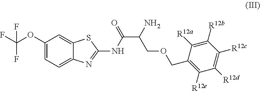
FC(OC1=CC=C2C(=C1)SC(NC(=O)C(N)COCC1=C([R12e])C([R12d])=C([R12c])C([R12b])=C1[R12a])=N2)(F)F
